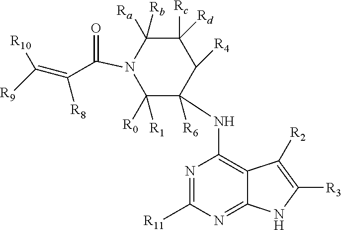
C1([Rb])([Ra])C([Rc])([Rd])C([R4])C([R6])(NC2=C3C(=NC([R11])=N2)NC([R3])=C3[R2])C([R1])([R0])N1C(=O)C(=C([R9])[R10])[R8]
